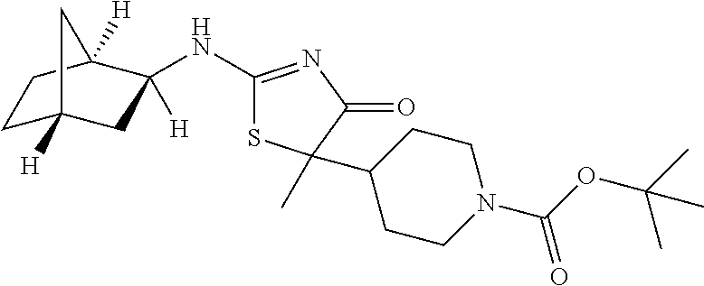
C1(NC2([H])CC3([H])CCC2([H])C3)=NC(=O)C(C)(C2CCN(C(OC(C)(C)C)=O)CC2)S1
